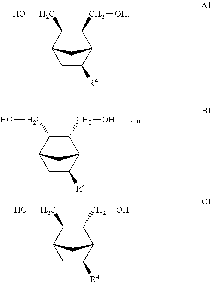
C1(CO)C(CO)C2CC([R4])C1C2.C1(C[OH])C(CO)C2CC([R4])C1C2.C1(CO)C(CO)C2CC([R4])C1C2
